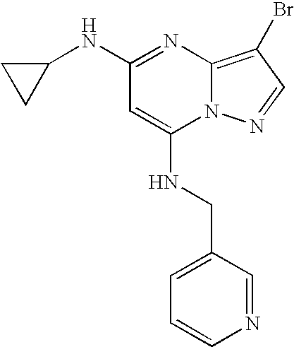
N(C1=NC2=C(Br)C=NN2C(NCC2=CC=CN=C2)=C1)C1CC1
